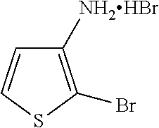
C1([NH2HBr])=C(Br)SC=C1
